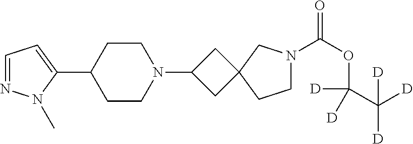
C1=NN(C)C(C2CCN(C3CC4(C3)CCN(C(OC(C([D])([D])[D])([D])[D])=O)C4)CC2)=C1
